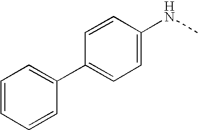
C1=CC(NC)=CC=C1C1=CC=CC=C1
